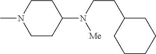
C1CN(C)CCC1N(CCC1CCCCC1)[Me]
